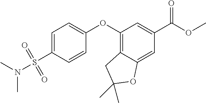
C1=C(S(N(C)C)(=O)=O)C=CC(OC2=C3C(=CC(C(OC)=O)=C2)OC(C)(C)C3)=C1
